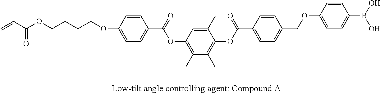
C1(C)=CC(OC(=O)C2=CC=C(OCCCCOC(C=C)=O)C=C2)=C(C)C(C)=C1OC(=O)C1=CC=C(COC2=CC=C(B(O)O)C=C2)C=C1
